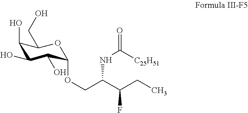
C1(O)C(O)C(O)C(OCC(C(CC)F)NC(=O)[C25H51])OC1CO
